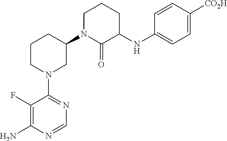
C1(N2CC(N3C(=O)C(NC4=CC=C([CO2H])C=C4)CCC3)CCC2)=NC=NC(N)=C1F
